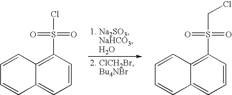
C1=CC(S(Cl)(=O)=O)=C2C(=C1)C=CC=C2.C1=CC(S(CCl)(=O)=O)=C2C(=C1)C=CC=C2
